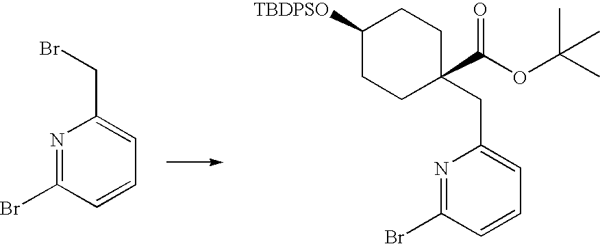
BrC1=NC(CBr)=CC=C1.BrC1=NC(CC2(C(OC(C)(C)C)=O)CCC([TBDPSO])CC2)=CC=C1
